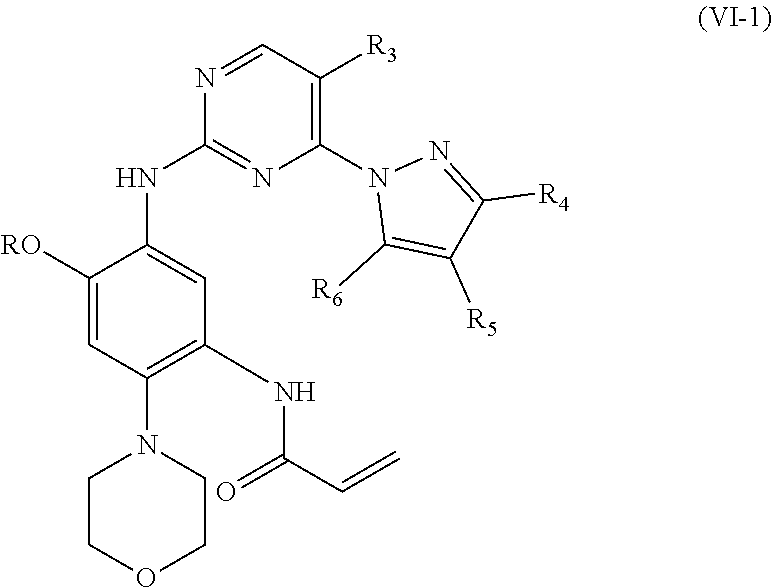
C1([RO])=CC(N2CCOCC2)=C(NC(=O)C=C)C=C1NC1=NC(N2C([R6])=C([R5])C([R4])=N2)=C([R3])C=N1
